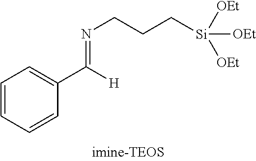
C1=CC=CC(C([H])=NCCC[Si]([OEt])([OEt])[OEt])=C1
